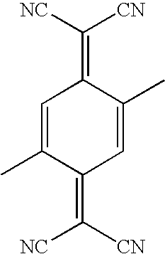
C1=C(C)C(=C([CN])[NC])C=C(C)C1=C([NC])[CN]
